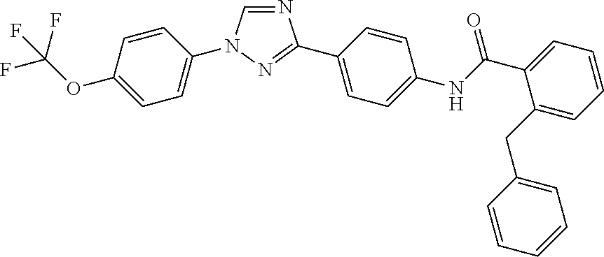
N1=CN(C2=CC=C(OC(F)(F)F)C=C2)N=C1C1=CC=C(NC(C2=CC=CC=C2CC2=CC=CC=C2)=O)C=C1
